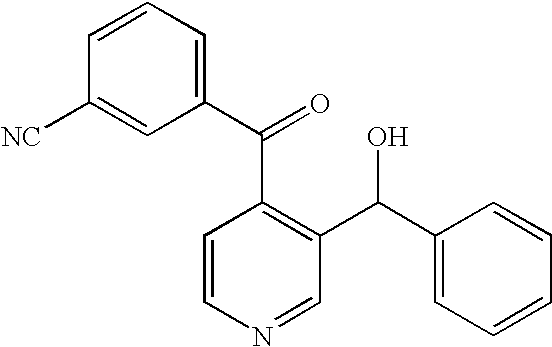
C1=CC=C(C(=O)C2=C(C(C3=CC=CC=C3)O)C=NC=C2)C=C1[NC]
